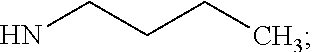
NCCCC
